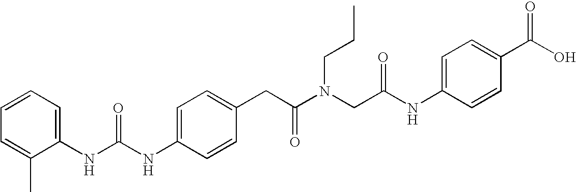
C1=C(CC(N(CC(NC2=CC=C(C(O)=O)C=C2)=O)CCC)=O)C=CC(NC(NC2=CC=CC=C2C)=O)=C1
